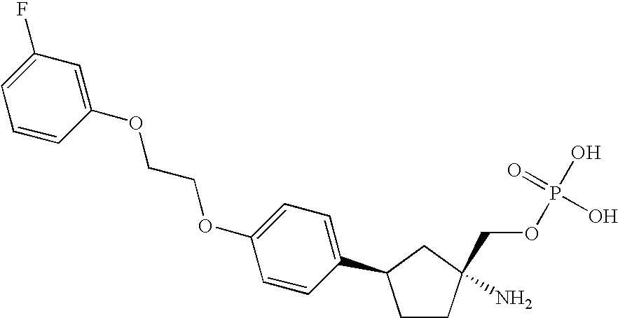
C1CC(N)(COP(O)(=O)O)CC1C1=CC=C(OCCOC2=CC(F)=CC=C2)C=C1
